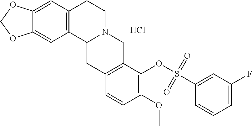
C12=CC3=C(C=C1OCO2)C1N(CC3)CC2=C(C1)C=CC(OC)=C2OS(C1=CC(F)=CC=C1)(=O)=O.Cl
